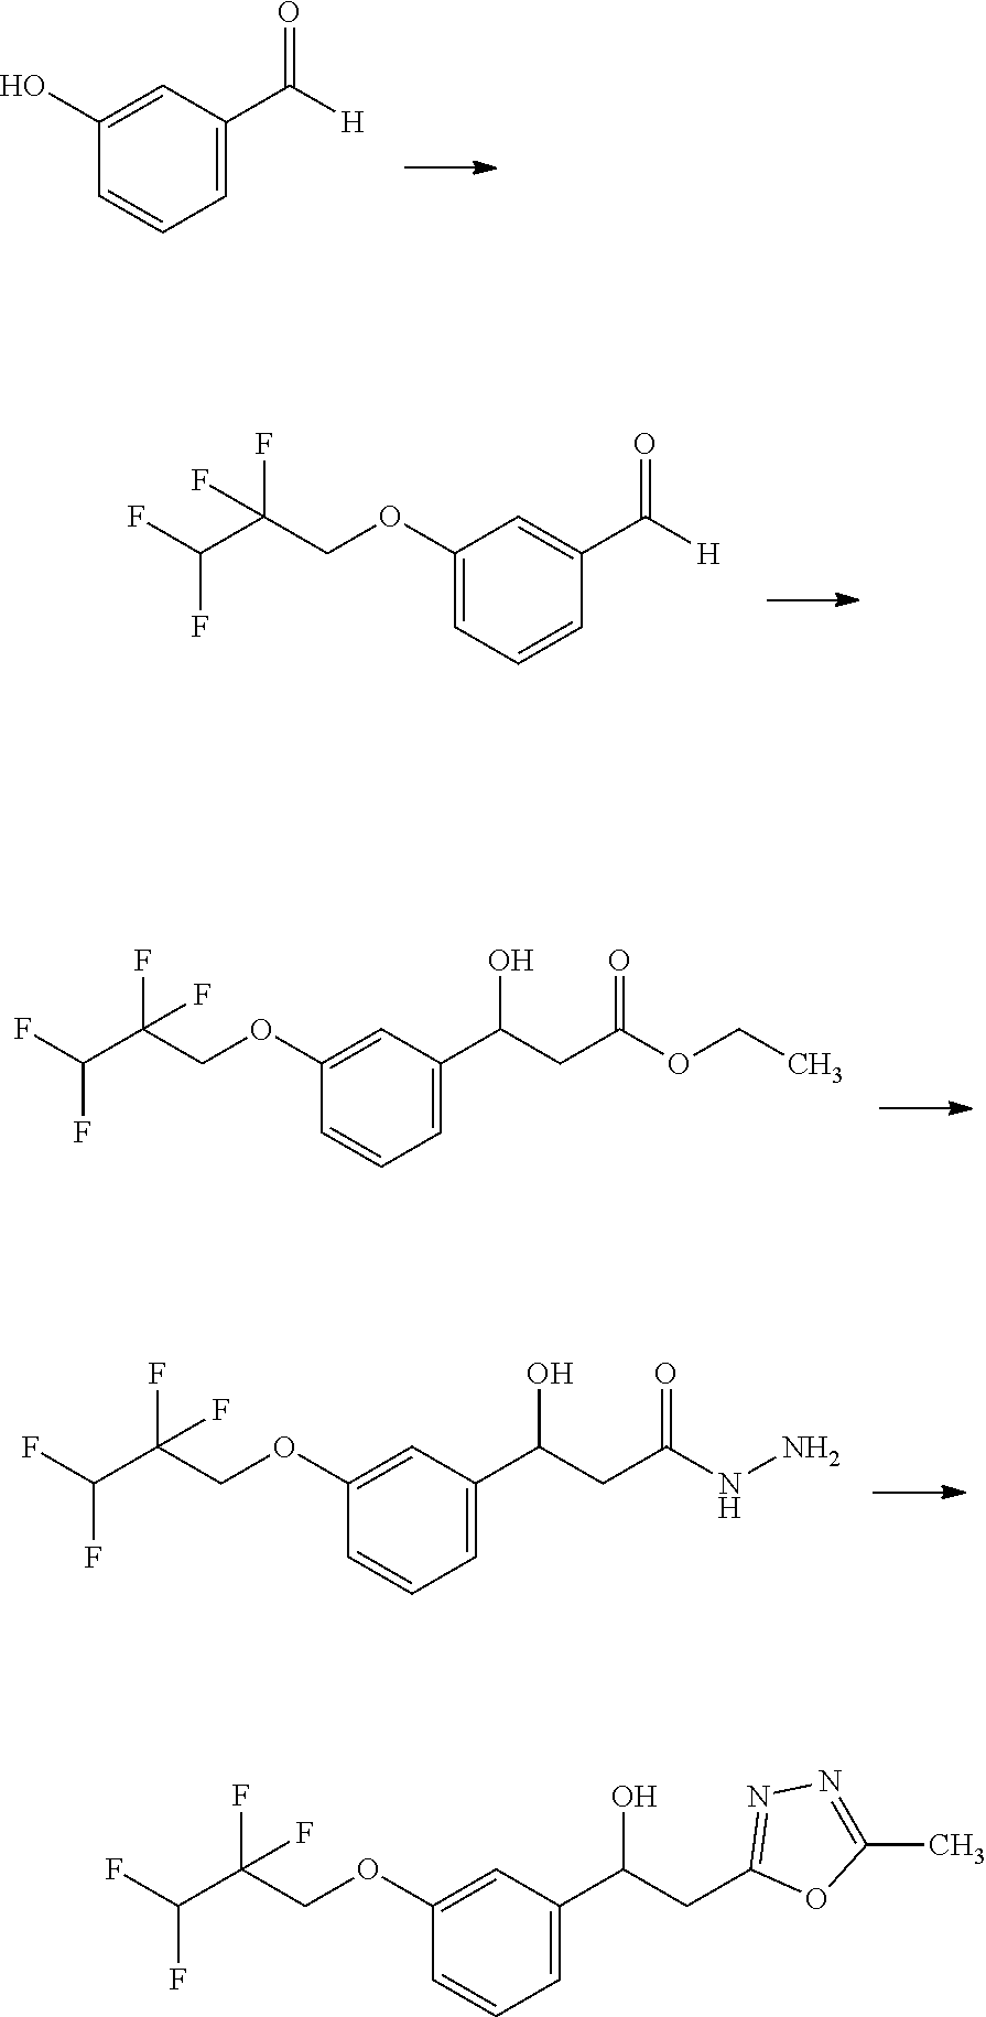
C1(O)=CC(C([H])=O)=CC=C1.C1(OCC(C(F)F)(F)F)=CC=CC(C([H])=O)=C1.C1(OCC(C(F)F)(F)F)=CC(C(CC(OCC)=O)O)=CC=C1.C1(OCC(C(F)F)(F)F)=CC(C(CC(NN)=O)O)=CC=C1.C1(OCC(C(F)F)(F)F)=CC(C(CC2=NN=C(C)O2)O)=CC=C1
